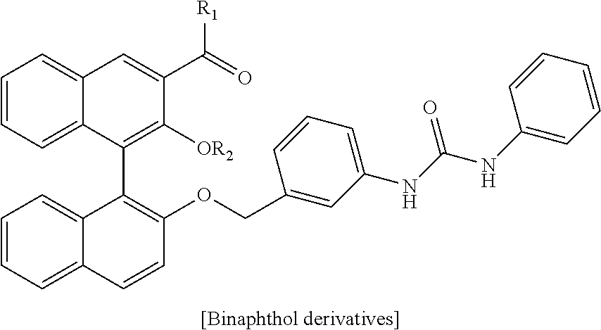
C1=CC=C2C(=C1)C=C(C(=O)[R1])C([OR2])=C2C1=C(OCC2=CC(NC(NC3=CC=CC=C3)=O)=CC=C2)C=CC2=CC=CC=C12.[[Binaphthol derivatives]]
